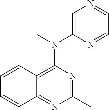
C12=C(N(C3=CN=CC=N3)C)N=C(C)N=C1C=CC=C2
